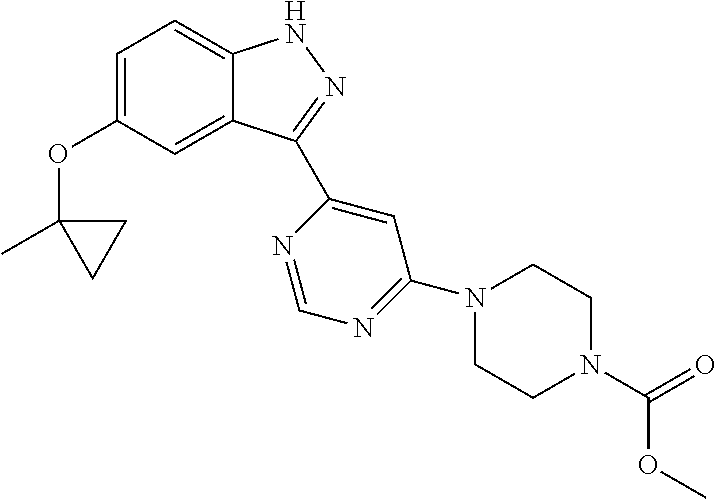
C1=C(OC2(C)CC2)C=C2C(=C1)NN=C2C1=CC(N2CCN(C(=O)OC)CC2)=NC=N1
